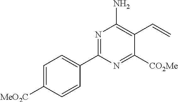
C1(C2=NC(N)=C(C=C)C([CO2Me])=N2)=CC=C([MeO2C])C=C1
